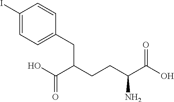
C1(I)=CC=C(CC(C(=O)O)CCC(C(=O)O)N)C=C1
